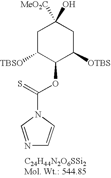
C1C([TBSO])C(OC(=S)N2C=CN=C2)C([OTBS])CC1([MeO2C])O
